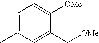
C1=C(C)C=C(C[OMe])C([OMe])=C1
